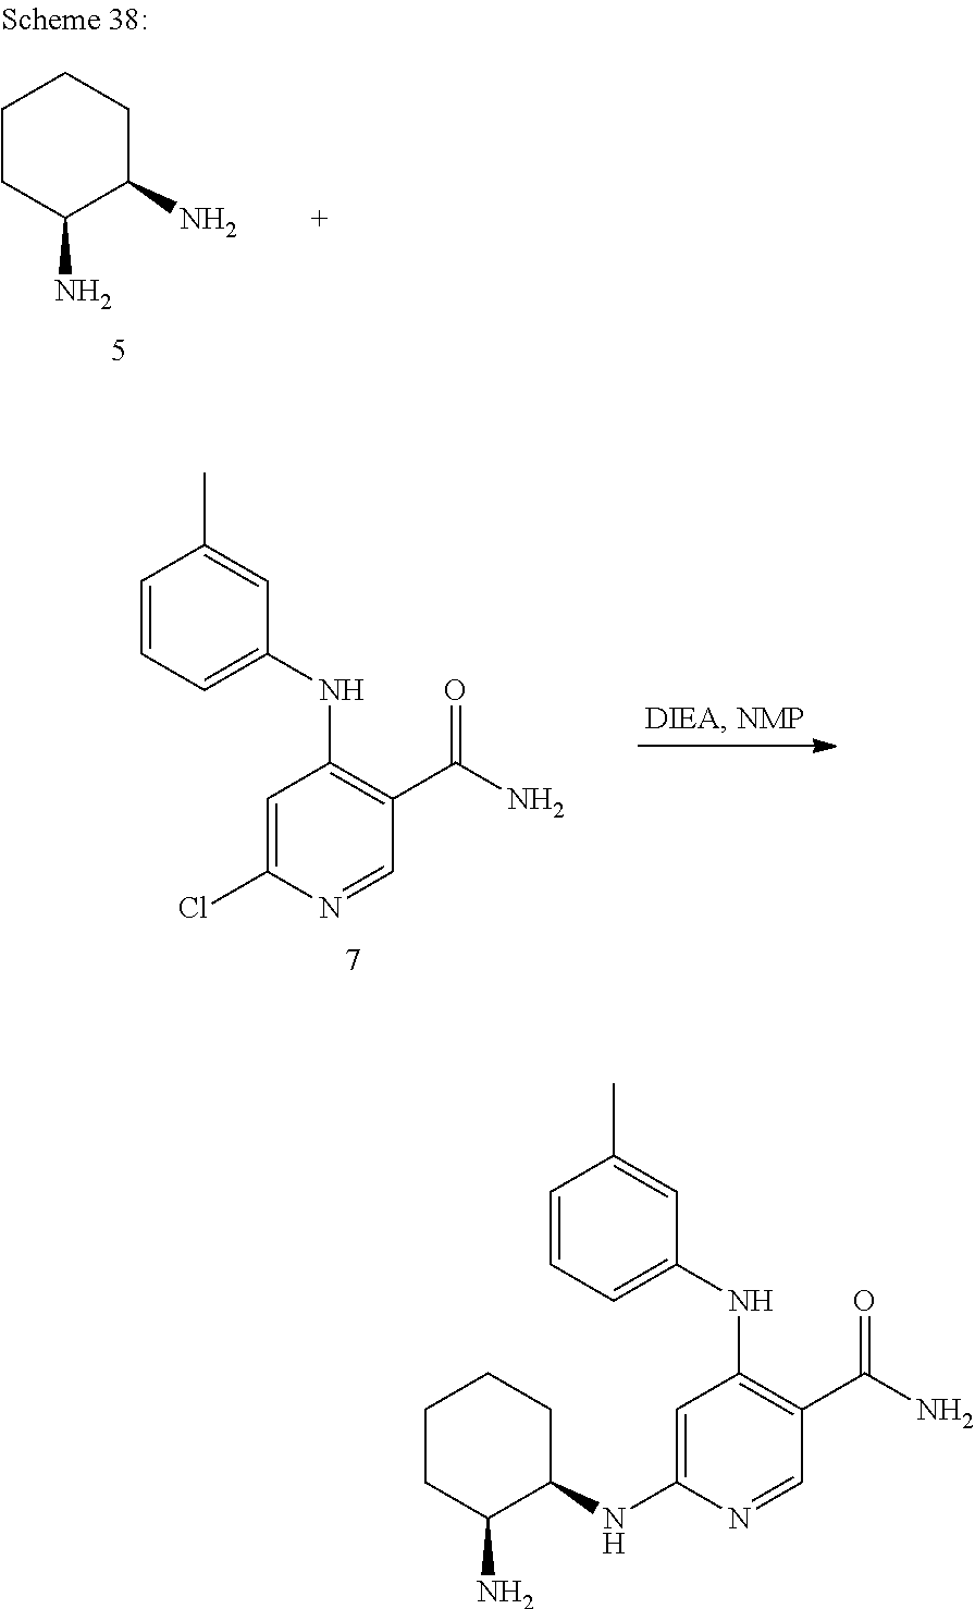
C1CC(N)C(N)CC1.CC1=CC(NC2=C(C(N)=O)C=NC(Cl)=C2)=CC=C1.CC1=CC(NC2=C(C(N)=O)C=NC(NC3C(N)CCCC3)=C2)=CC=C1
